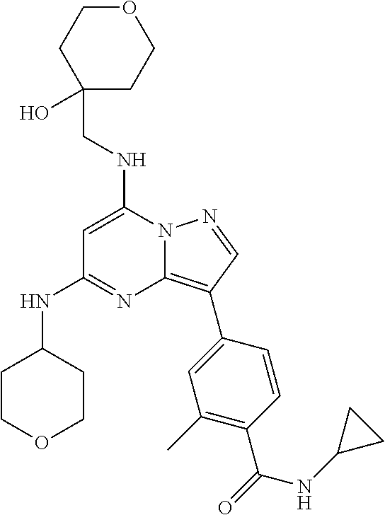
C(NC1=CC(NC2CCOCC2)=NC2=C(C3=CC(C)=C(C(=O)NC4CC4)C=C3)C=NN12)C1(O)CCOCC1
